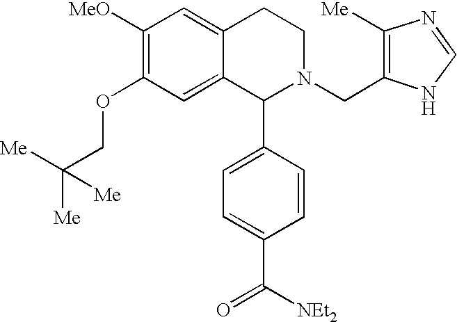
C1([MeO])=C(OCC([Me])([Me])[Me])C=C2C(=C1)CCN(CC1=C([Me])N=CN1)C2C1=CC=C(C(=O)[NEt2])C=C1
